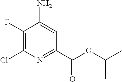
ClC1=C(F)C(N)=CC(C(OC(C)C)=O)=N1
